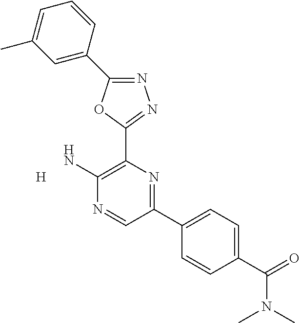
[H].N1=C(C2=CC(C)=CC=C2)OC(C2=C(N)N=CC(C3=CC=C(C(=O)N(C)C)C=C3)=N2)=N1
